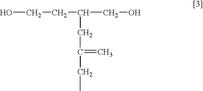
OCCC(CO)CC(=C)CC
